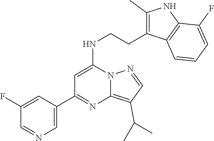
C1(C2=NC3=C(C(C)C)C=NN3C(NCCC3=C(C)NC4=C3C=CC=C4F)=C2)=CN=CC(F)=C1
